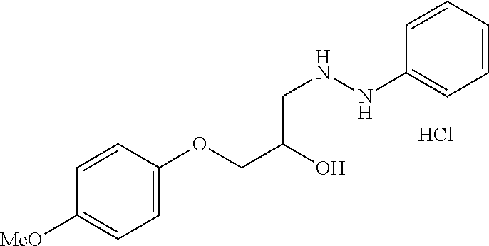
C1=C(OCC(O)CNNC2=CC=CC=C2)C=CC([MeO])=C1.Cl
